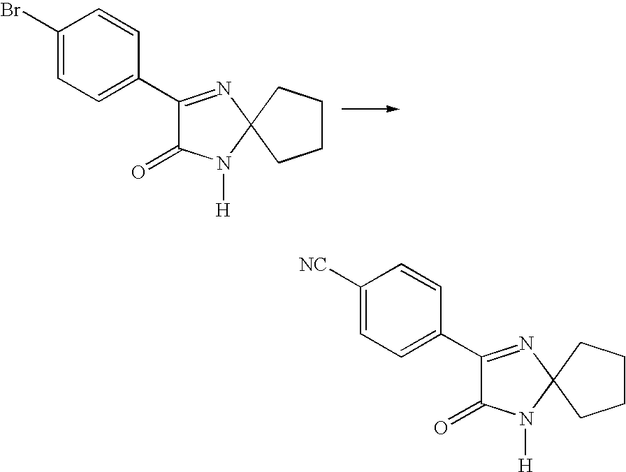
C1(Br)=CC=C(C2=NC3(N([H])C2=O)CCCC3)C=C1.C1([NC])=CC=C(C2=NC3(N([H])C2=O)CCCC3)C=C1
